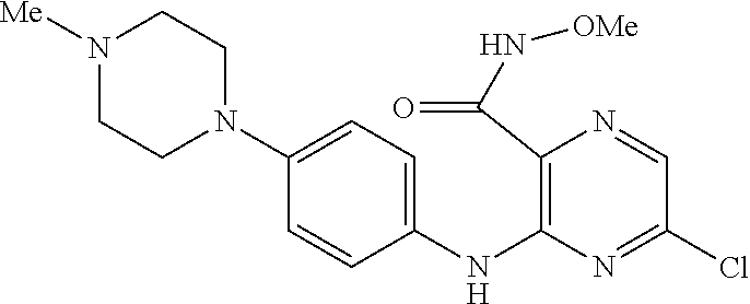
C1(NC2=C(C(N[OMe])=O)N=CC(Cl)=N2)=CC=C(N2CCN([Me])CC2)C=C1
